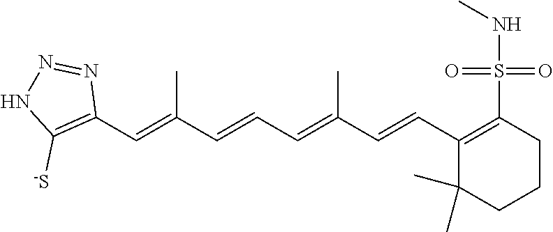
C1(C=C(C=CC=C(C=CC2=C(S(=O)(=O)NC)CCCC2(C)C)C)C)=C([-S])NN=N1
